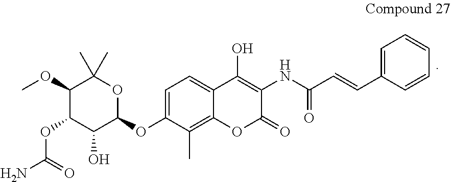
C1(OC)C(OC(N)=O)C(O)C(OC2=CC=C3C(=C2C)OC(=O)C(NC(C=CC2=CC=CC=C2)=O)=C3O)OC1(C)C
